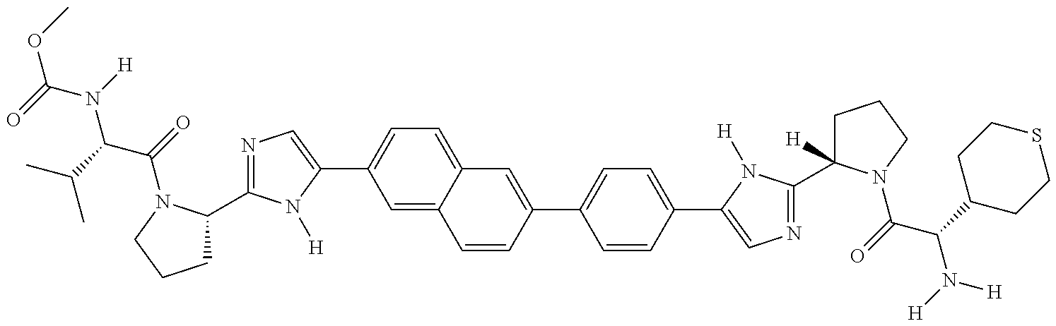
O(C(=O)N(C(C(C)C)C(=O)N1C(C2=NC=C(C3=CC=C4C(=C3)C=CC(C3=CC=C(C5=CN=C(C6([H])CCCN6C(=O)C(C6CCSCC6)N([H])[H])N5[H])C=C3)=C4)N2[H])CCC1)[H])C
